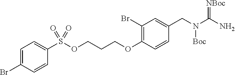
N(CC1=CC(Br)=C(OCCCOS(C2=CC=C(Br)C=C2)(=O)=O)C=C1)(C(N)=[NBoc])[Boc]
